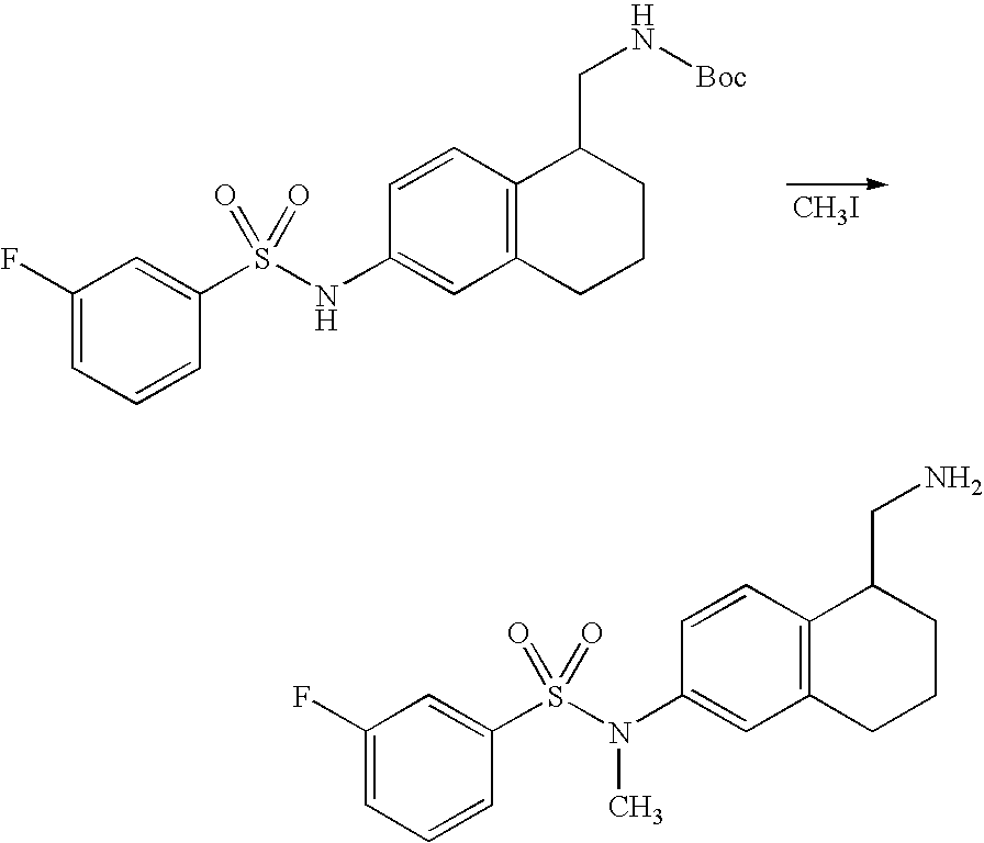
[CH3I].C1(F)=CC=CC(S(NC2=CC3=C(C=C2)C(CN[Boc])CCC3)(=O)=O)=C1.C1(F)=CC=CC(S(N(C2=CC3=C(C=C2)C(CN)CCC3)C)(=O)=O)=C1
